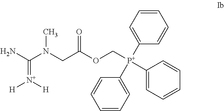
C1=CC=C([P+](C2=CC=CC=C2)(COC(CN(C(N)=[N+]([H])[H])C)=O)C2=CC=CC=C2)C=C1
